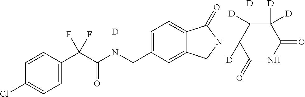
C1=CC(C(C(N(CC2=CC=C3C(=C2)CN(C2([D])C(=O)NC(=O)C([D])([D])C2([D])[D])C3=O)[D])=O)(F)F)=CC=C1Cl
